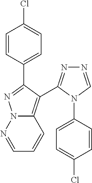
N12C(=C(C3=NN=CN3C3=CC=C(Cl)C=C3)C(C3=CC=C(Cl)C=C3)=N1)C=CC=N2
